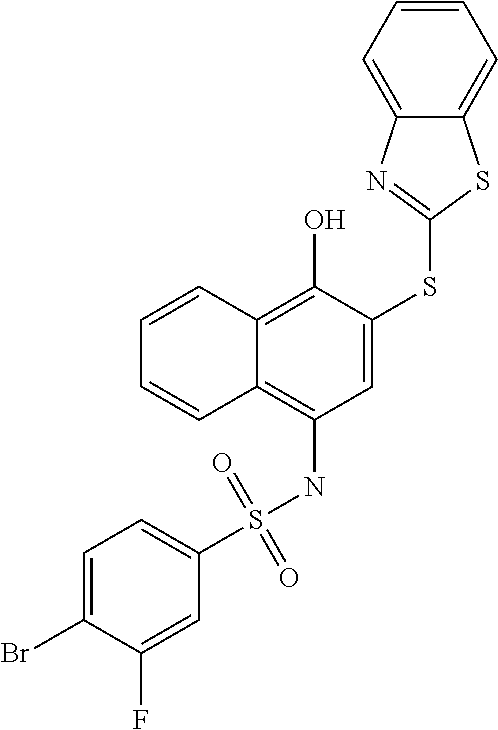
C1=CC2=C(O)C(SC3=NC4=CC=CC=C4S3)=CC(NS(=O)(=O)C3=CC=C(Br)C(F)=C3)=C2C=C1
